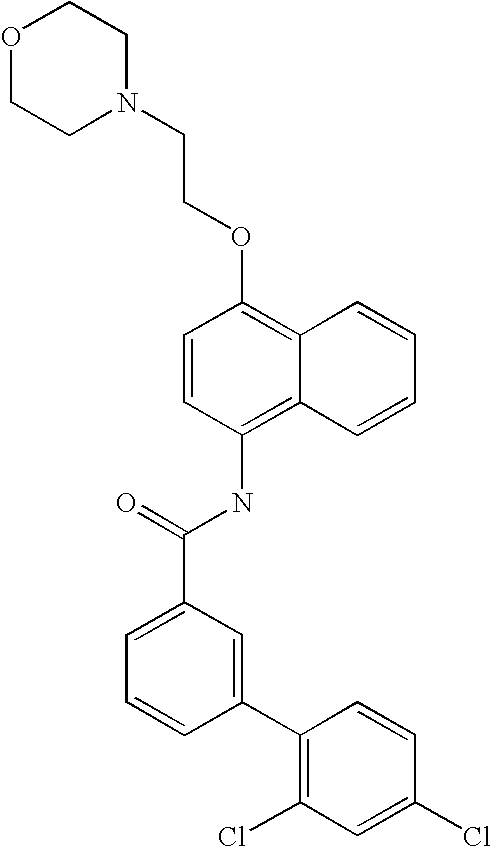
O1CCN(CCOC2=C3C(=C(NC(C4=CC=CC(C5=C(Cl)C=C(Cl)C=C5)=C4)=O)C=C2)C=CC=C3)CC1
